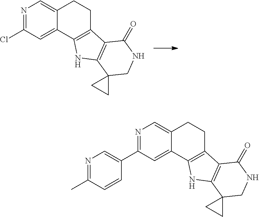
N1=C(Cl)C=C2C(=C1)CCC1=C2NC2=C1C(=O)NCC21CC1.N1=C(C2=CN=C(C)C=C2)C=C2C(=C1)CCC1=C2NC2=C1C(=O)NCC21CC1
